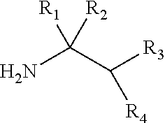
NC(C([R3])[R4])([R1])[R2]
